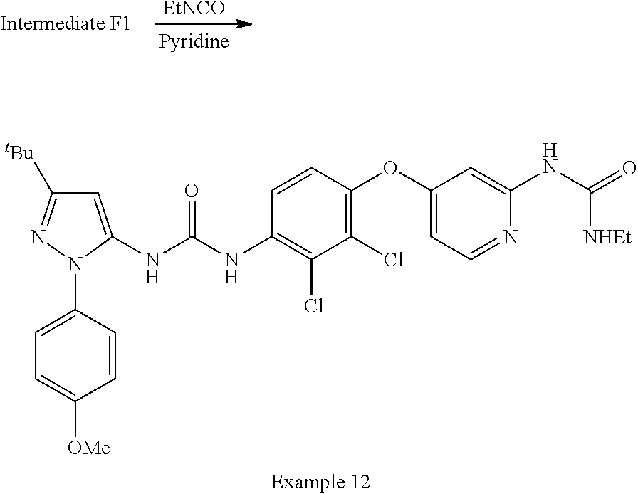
C1=C(NC(NC2=C(Cl)C(Cl)=C(OC3=CC=NC(NC([NHEt])=O)=C3)C=C2)=O)N(C2=CC=C([OMe])C=C2)N=C1[tBu].[EtNCO]
